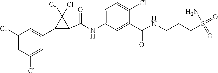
C1(Cl)=CC(Cl)=CC(C2C(C(=O)NC3=CC=C(Cl)C(C(=O)NCCCS(=O)(=O)N)=C3)C2(Cl)Cl)=C1
